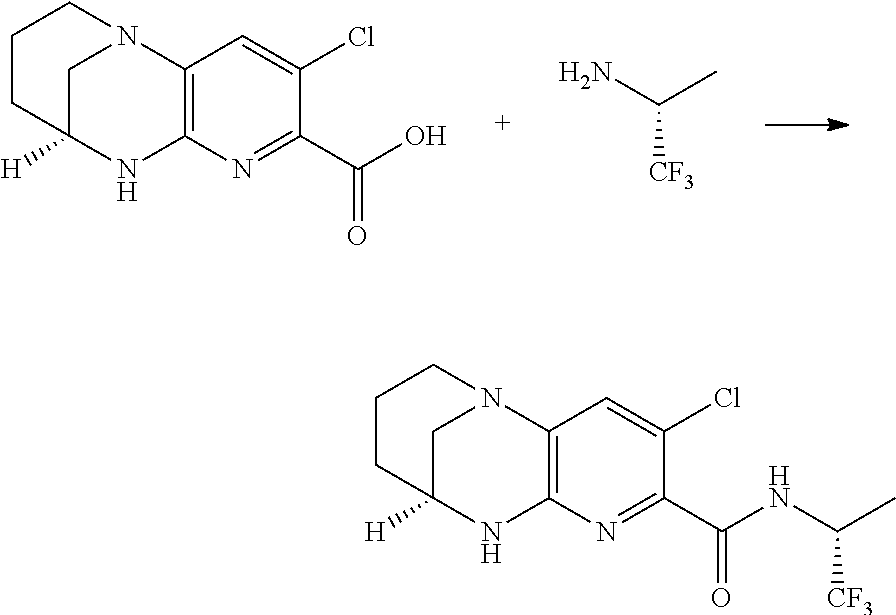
C12=C(N=C(C(NC(C)[CF3])=O)C(Cl)=C1)NC1([H])CN2CCC1.C12=C(N=C(C(O)=O)C(Cl)=C1)NC1([H])CN2CCC1.[CF3]C(N)C
